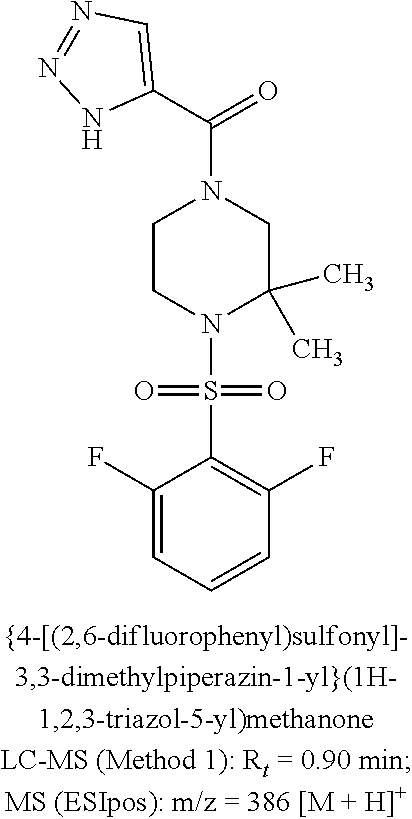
C1CN(S(=O)(=O)C2=C(F)C=CC=C2F)C(C)(C)CN1C(C1=CN=NN1)=O
